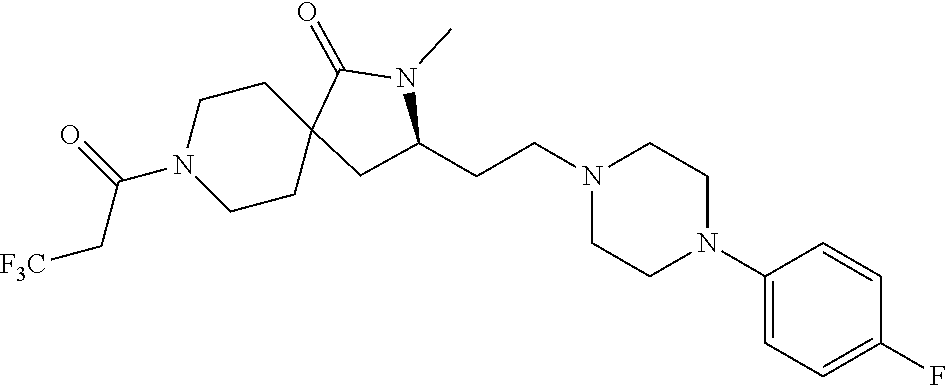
C1(N2CCN(CCC3CC4(CCN(C(=O)C[F3C])CC4)C(=O)N3C)CC2)=CC=C(F)C=C1
